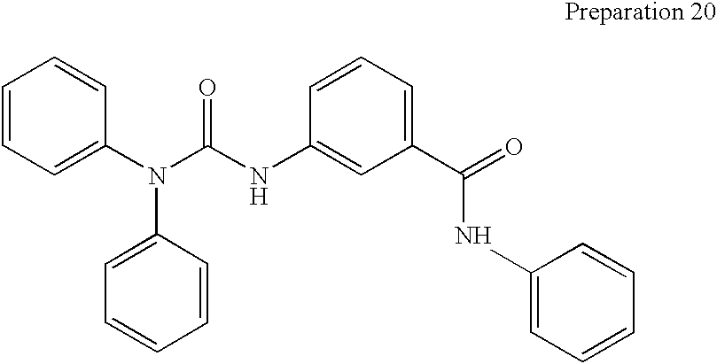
C1=CC=C(N(C(NC2=CC(C(NC3=CC=CC=C3)=O)=CC=C2)=O)C2=CC=CC=C2)C=C1
